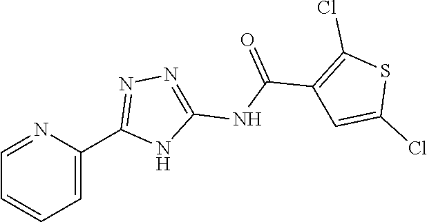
C1=C(C2=NN=C(NC(C3=C(Cl)SC(Cl)=C3)=O)N2)N=CC=C1
